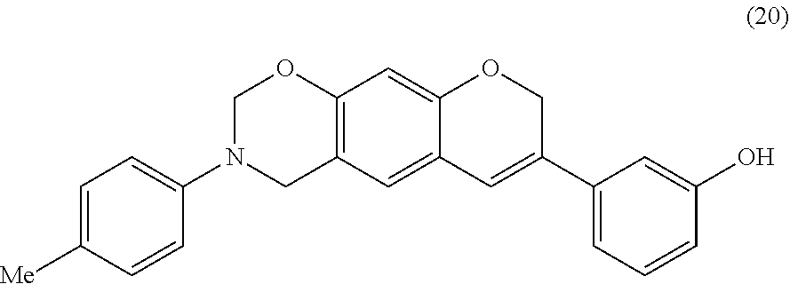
C1(N2CC3=C(OC2)C=C2C(=C3)C=C(C3=CC=CC(O)=C3)CO2)=CC=C([Me])C=C1
